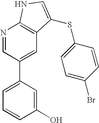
C1(O)=CC(C2=CC3=C(N=C2)NC=C3SC2=CC=C(Br)C=C2)=CC=C1
